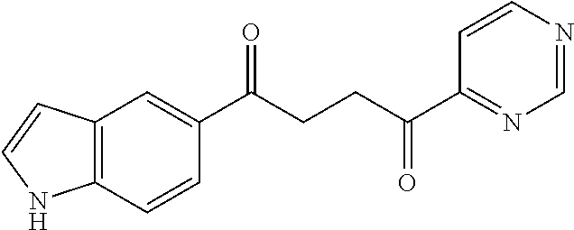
C1(C(CCC(C2=NC=NC=C2)=O)=O)=CC2=C(C=C1)NC=C2
